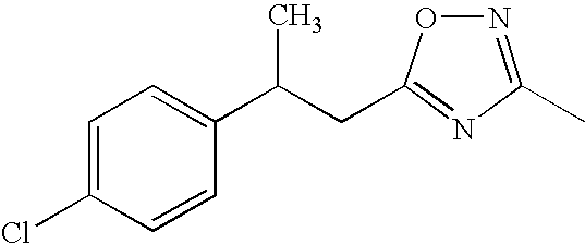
C1=C(Cl)C=CC(C(CC2=NC(C)=NO2)C)=C1
